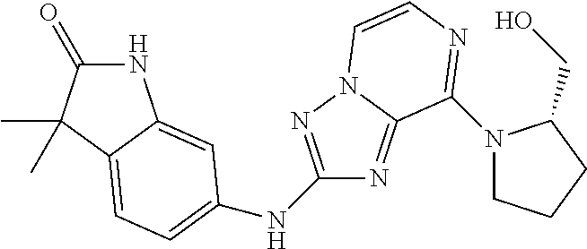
N1C(=O)C(C)(C)C2=CC=C(NC3=NN4C(=N3)C(N3CCCC3CO)=NC=C4)C=C12
